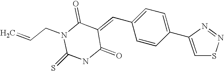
C1(C=C2C(=O)N(CC=C)C(=S)NC2=O)=CC=C(C2=CSN=N2)C=C1
